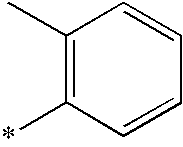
C1(C)=C(*)C=CC=C1
